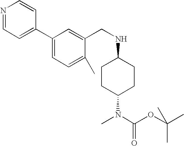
N(CC1=CC(C2=CC=NC=C2)=CC=C1C)C1CCC(N(C(OC(C)(C)C)=O)C)CC1
